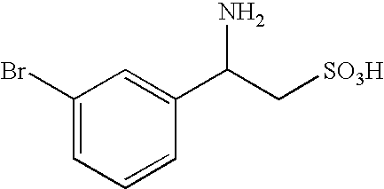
C1=C(C(C[SO3H])N)C=CC=C1Br
